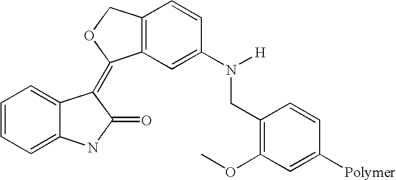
C12=CC=CC=C1C(=C1C3=C(C=CC(N([H])CC4=C(OC)C=C([Polymer])C=C4)=C3)CO1)C(=O)N2
